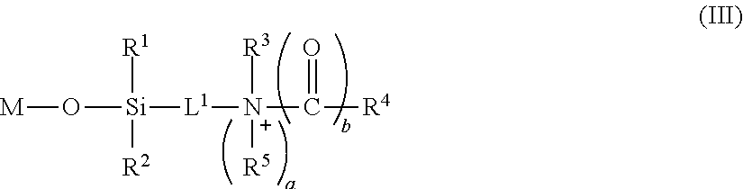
[M]O[Si]([L1][N+](C([R4])=O)([R3])[R5])([R1])[R2]
